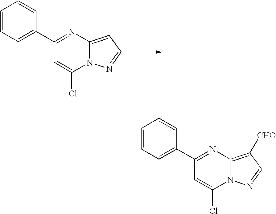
C1=CC=C(C2=NC3=CC=NN3C(Cl)=C2)C=C1.C1=CC=C(C2=NC3=C([CHO])C=NN3C(Cl)=C2)C=C1
